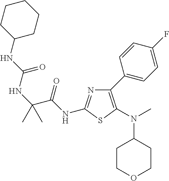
C1(C2=C(N(C)C3CCOCC3)SC(NC(C(NC(NC3CCCCC3)=O)(C)C)=O)=N2)=CC=C(F)C=C1
